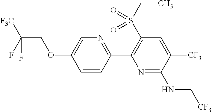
C(COC1=CN=C(C2=C(S(CC)(=O)=O)C=C([CF3])C(NC[CF3])=N2)C=C1)(F)([F3C])F
